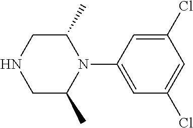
C1C(C)N(C2=CC(Cl)=CC(Cl)=C2)C(C)CN1
